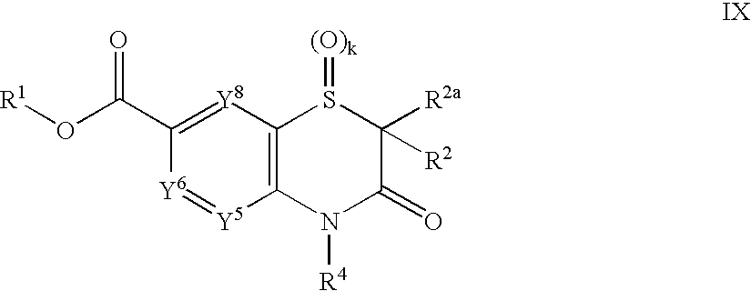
C1(C(O[R1])=O)=[Y8]C2=C([Y5]=[Y6]1)N([R4])C(=O)C([R2])([R2a])S2=[(O)k]
